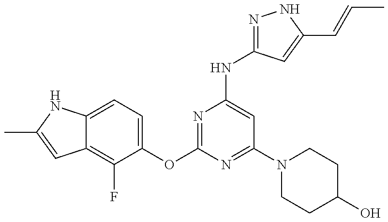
C12=C(F)C(OC3=NC(NC4=NNC(C=CC)=C4)=CC(N4CCC(O)CC4)=N3)=CC=C1NC(C)=C2
